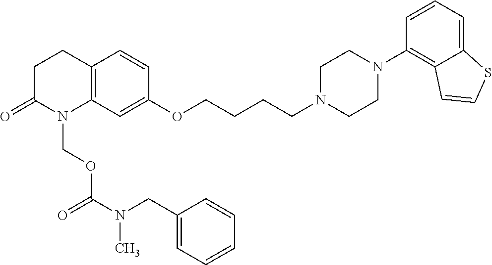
C12=C(C=C(OCCCCN3CCN(C4=C5C(=CC=C4)SC=C5)CC3)C=C1)N(COC(N(CC1=CC=CC=C1)C)=O)C(=O)CC2
